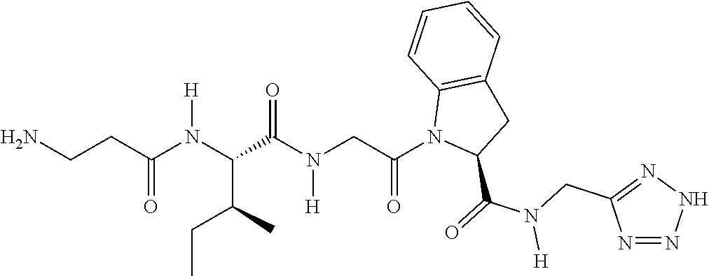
NCCC(N(C(C(N(CC(N1C(C(=O)N(CC2=NNN=N2)[H])CC2=C1C=CC=C2)=O)[H])=O)C(C)CC)[H])=O
